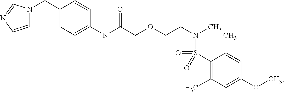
C1(NC(COCCN(C)S(=O)(=O)C2=C(C)C=C(OC)C=C2C)=O)=CC=C(CN2C=CN=C2)C=C1
